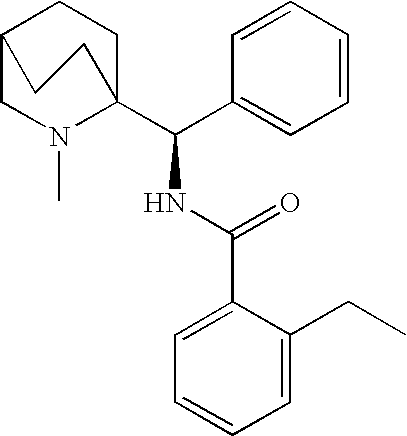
C1=CC(C(C23CCC(CN2C)CC3)NC(C2=CC=CC=C2CC)=O)=CC=C1
